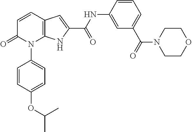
C12=C(C=CC(=O)N1C1=CC=C(OC(C)C)C=C1)C=C(C(NC1=CC(C(=O)N3CCOCC3)=CC=C1)=O)N2
